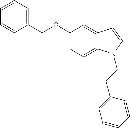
C1=CC=C(COC2=CC=C3C(=C2)C=CN3CCC2=CC=CC=C2)C=C1
